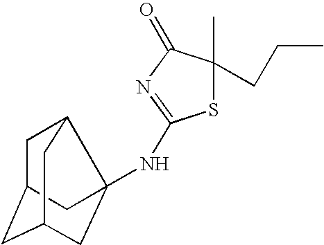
S1C(C)(CCC)C(=O)N=C1NC12C3CC(CC(C1)C3)C2
